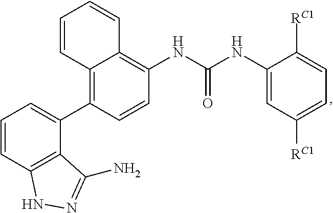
C1=CC2=C(C(C3=C4C(=C(NC(NC5=CC([RC1])=CC=C5[RC1])=O)C=C3)C=CC=C4)=C1)C(N)=NN2
